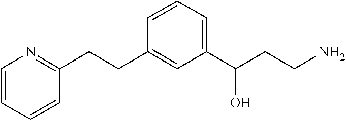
C1=CC=CC(CCC2=CC(C(CCN)O)=CC=C2)=N1
